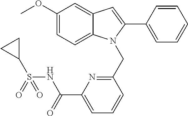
C1(OC)=CC=C2C(=C1)C=C(C1=CC=CC=C1)N2CC1=NC(C(NS(C2CC2)(=O)=O)=O)=CC=C1
